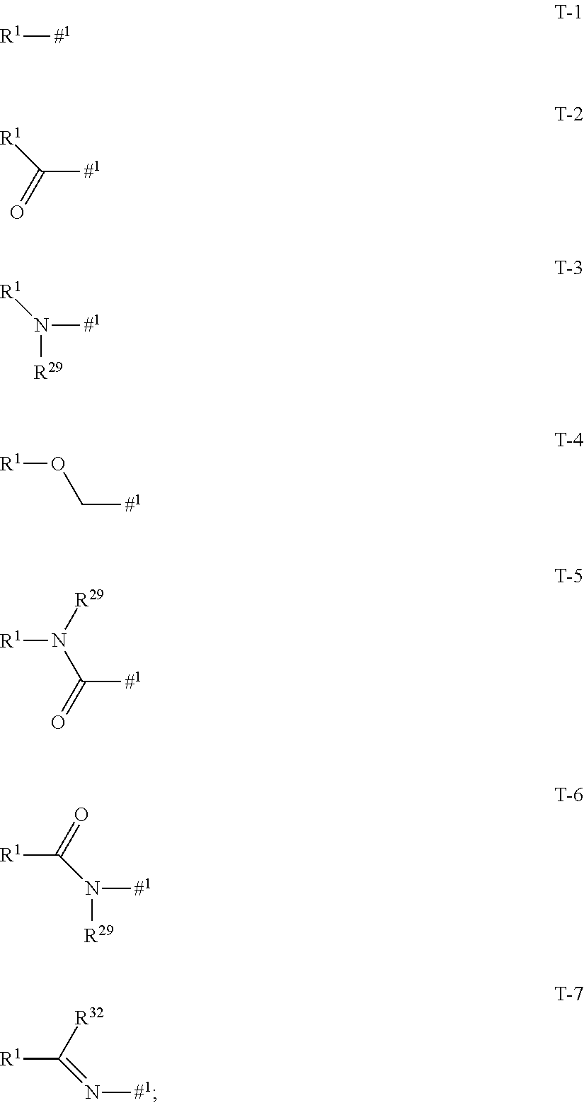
[R1][#1].C([#1])(=O)[R1].N([#1])([R29])[R1].C([#1])O[R1].C([#1])(N([R1])[R29])=O.N([#1])([R29])C([R1])=O.N([#1])=C([R1])[R32]
